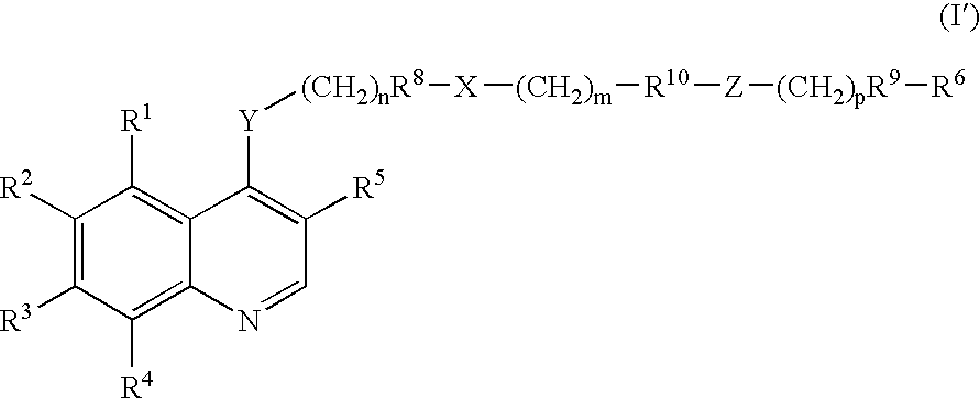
C1([R2])=C([R3])C([R4])=C2C(=C1[R1])C([Y][(CH2)nR8][X][(CH2)m][R10][Z][(CH2)pR9][R6])=C([R5])C=N2
